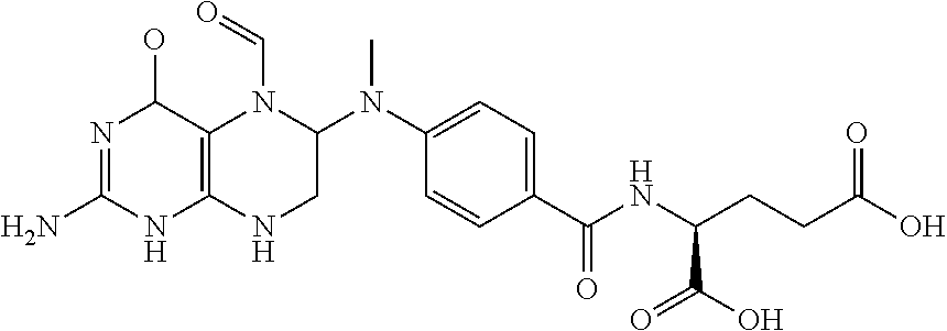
C1(O)N=C(N)NC2=C1N(C=O)C(N(C1=CC=C(C(NC(CCC(O)=O)C(O)=O)=O)C=C1)C)CN2
